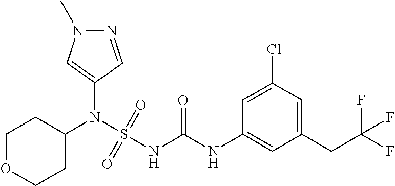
C1(N(S(NC(NC2=CC(CC(F)(F)F)=CC(Cl)=C2)=O)(=O)=O)C2CCOCC2)=CN(C)N=C1
